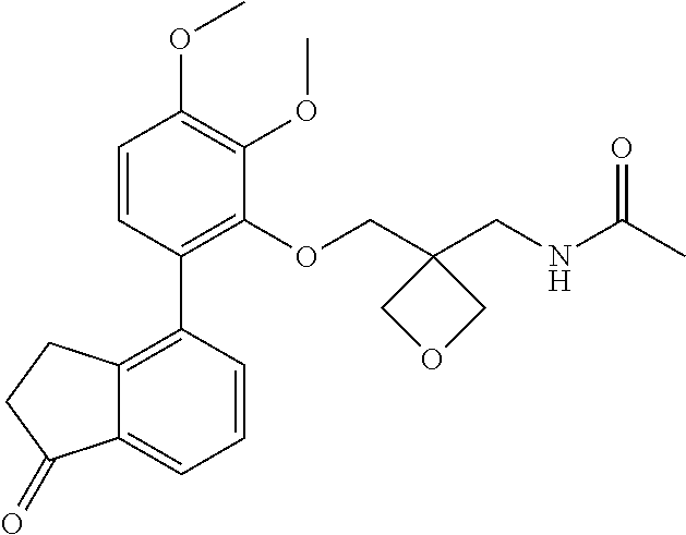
COC1=C(OC)C(OCC2(CNC(C)=O)COC2)=C(C2=C3C(=CC=C2)C(=O)CC3)C=C1
